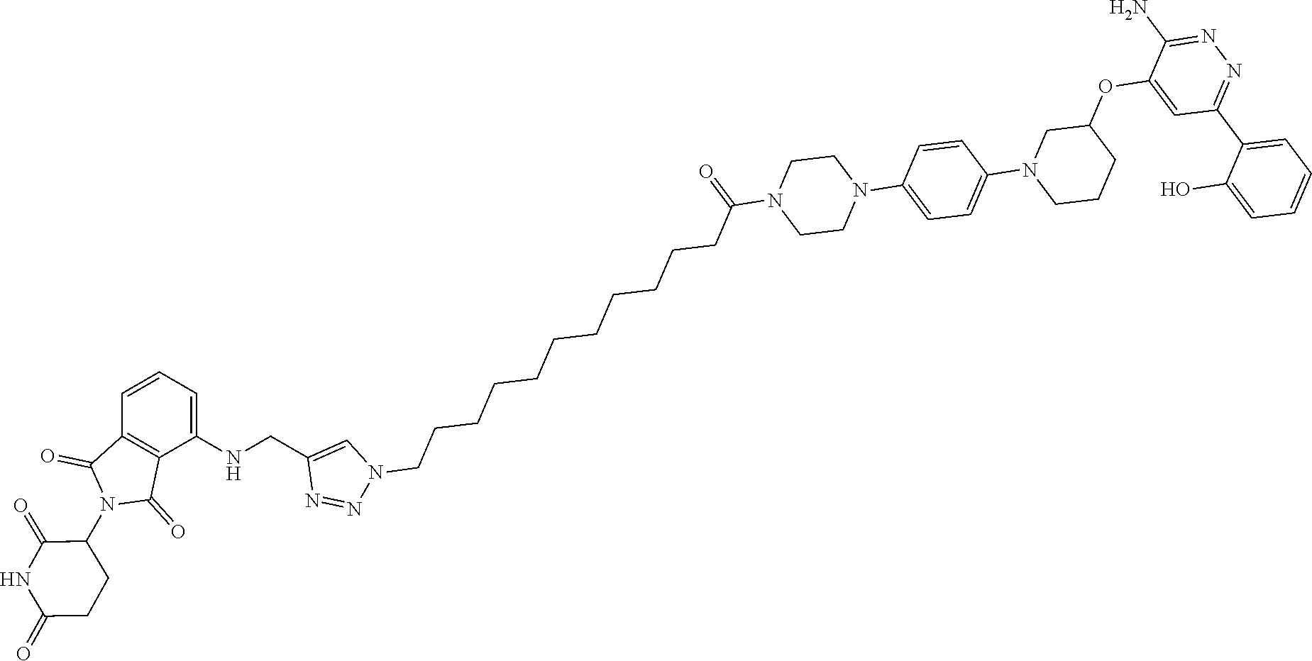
C1=CC=C(NCC2=CN(CCCCCCCCCCCC(=O)N3CCN(C4=CC=C(N5CCCC(OC6=CC(C7=CC=CC=C7O)=NN=C6N)C5)C=C4)CC3)N=N2)C2=C1C(=O)N(C1C(=O)NC(=O)CC1)C2=O
